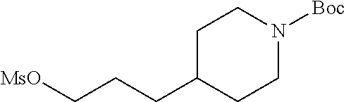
[MsO]CCCC1CCN([Boc])CC1
